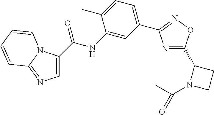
C1=C(C(NC2=CC(C3=NOC(C4N(C(C)=O)CC4)=N3)=CC=C2C)=O)N2C(=N1)C=CC=C2
